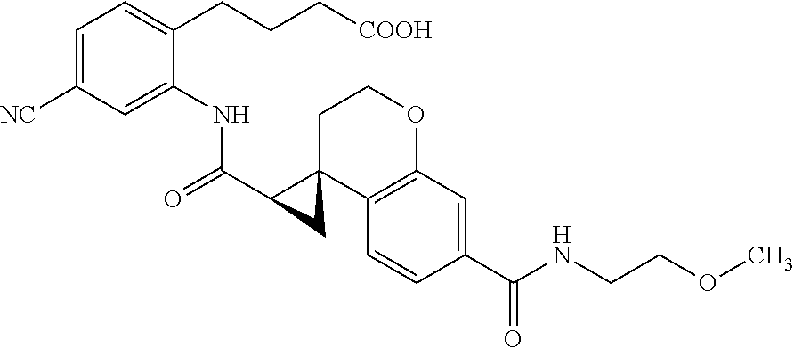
C1=C([NC])C=C(NC(C2C3(C4=C(OCC3)C=C(C(NCCOC)=O)C=C4)C2)=O)C(CCC[COOH])=C1
